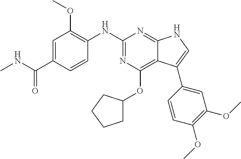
C1=C(C(NC)=O)C=CC(NC2=NC(OC3CCCC3)=C3C(=N2)NC=C3C2=CC(OC)=C(OC)C=C2)=C1OC
